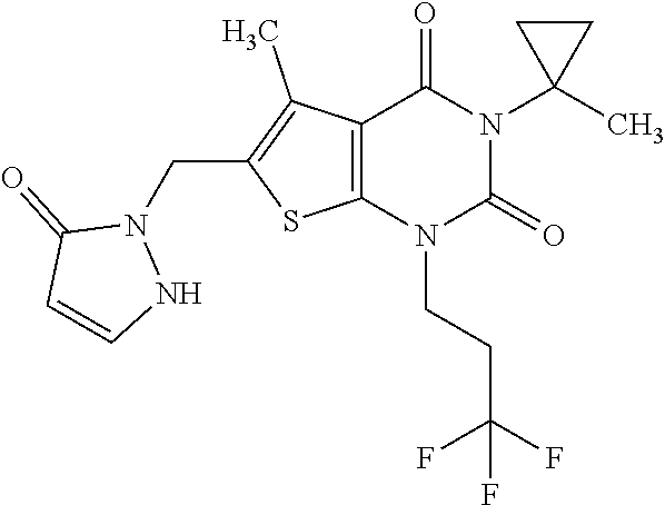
C12=C(N(CCC(F)(F)F)C(=O)N(C3(C)CC3)C1=O)SC(CN1C(=O)C=CN1)=C2C
